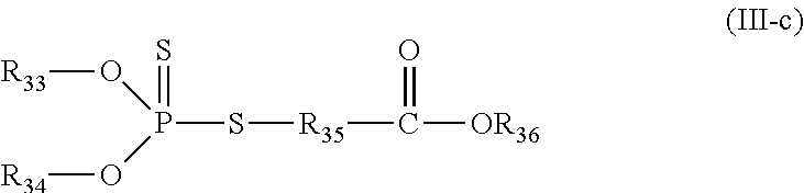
[R33]OP(O[R34])(=S)S[R35]C([OR36])=O
